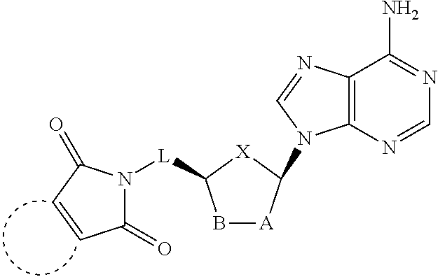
N1([L]C2B[A]C(N3C4=C(C(N)=NC=N4)N=C3)[X]2)C(=O)C=CC1=O
